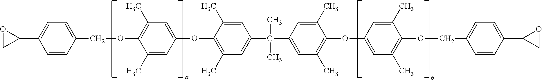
C1(COC2=C(C)C=C(OC3=C(C)C=C(C(C4=CC(C)=C(OC5=CC(C)=C(OCC6=CC=C(C7CO7)C=C6)C(C)=C5)C(C)=C4)(C)C)C=C3C)C=C2C)=CC=C(C2OC2)C=C1
